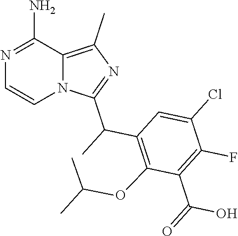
C12=C(C)N=C(C(C)C3=C(OC(C)C)C(C(=O)O)=C(F)C(Cl)=C3)N1C=CN=C2N
